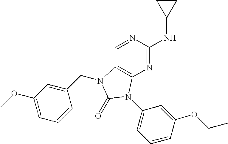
C1=NC(NC2CC2)=NC2=C1N(CC1=CC(OC)=CC=C1)C(=O)N2C1=CC=CC(OCC)=C1
